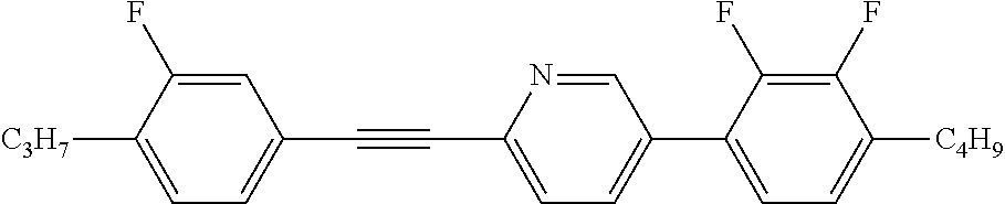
C1=C(F)C([C3H7])=CC=C1C#CC1=CC=C(C2=CC=C([C4H9])C(F)=C2F)C=N1
